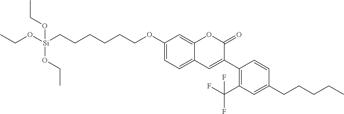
C1(OCCCCCC[Si](OCC)(OCC)OCC)=CC=C2C(=C1)OC(=O)C(C1=C(C(F)(F)F)C=C(CCCCC)C=C1)=C2
